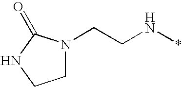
N(*)CCN1CCNC1=O
